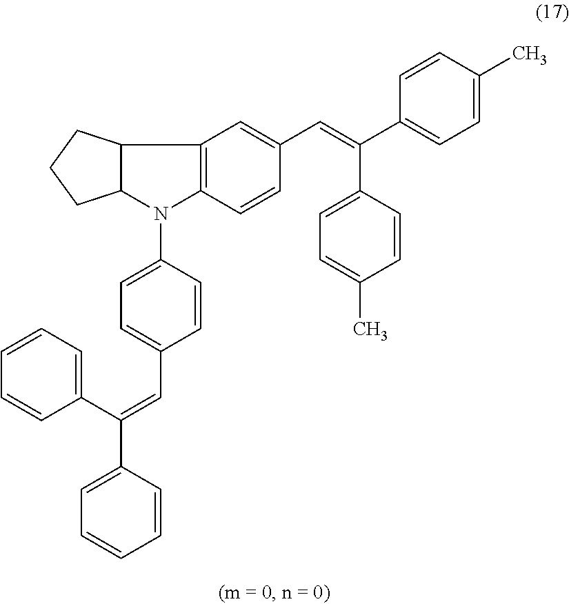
C12=C(C=CC(C=C(C3=CC=C(C)C=C3)C3=CC=C(C)C=C3)=C1)N(C1=CC=C(C=C(C3=CC=CC=C3)C3=CC=CC=C3)C=C1)C1C2CCC1
